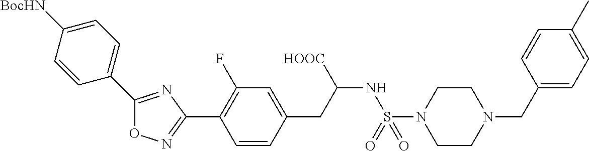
O1N=C(C2=C(F)C=C(CC(NS(N3CCN(CC4=CC=C(C)C=C4)CC3)(=O)=O)[HOOC])C=C2)N=C1C1=CC=C([BocHN])C=C1
